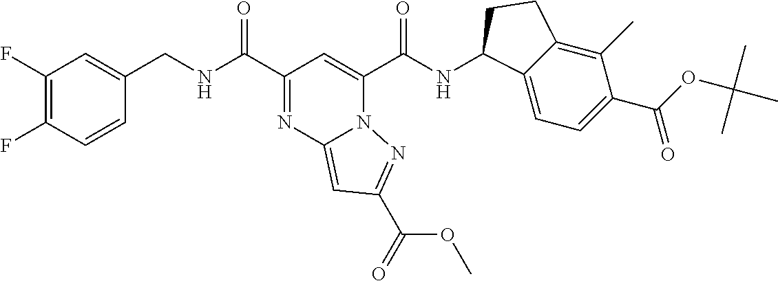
C1(F)=C(F)C=CC(CNC(C2=NC3=CC(C(OC)=O)=NN3C(C(NC3C4=CC=C(C(=O)OC(C)(C)C)C(C)=C4CC3)=O)=C2)=O)=C1
